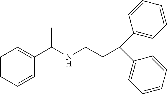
C1=CC=CC(C(NCCC(C2=CC=CC=C2)C2=CC=CC=C2)C)=C1
